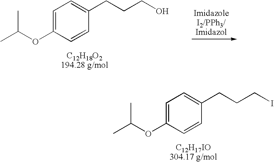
C1=C(OC(C)C)C=CC(CCCI)=C1.C1=C(OC(C)C)C=CC(CCCO)=C1
